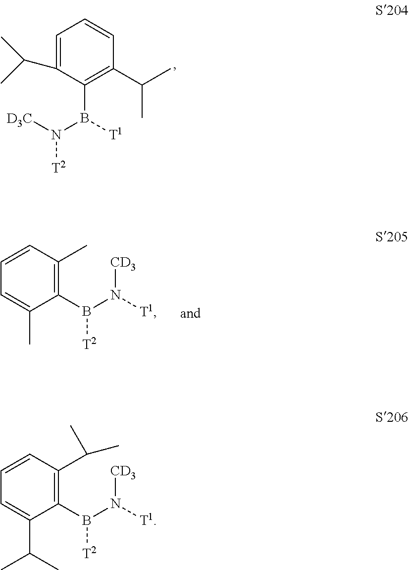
N([T2])(B([T1])C1=C(C(C)C)C=CC=C1C(C)C)[D3C].B(N([T1])[CD3])(C1=C(C)C=CC=C1C)[T2].B(N([T1])[CD3])(C1=C(C(C)C)C=CC=C1C(C)C)[T2]
